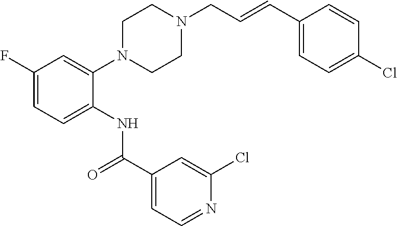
C1(F)=CC=C(NC(C2=CC=NC(Cl)=C2)=O)C(N2CCN(CC=CC3=CC=C(Cl)C=C3)CC2)=C1
